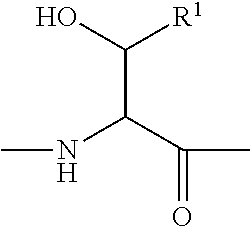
C(C(NC)C(C)=O)([R1])O
